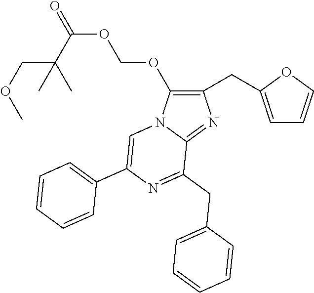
C1(OCOC(=O)C(C)(COC)C)=C(CC2=CC=CO2)N=C2N1C=C(C1=CC=CC=C1)N=C2CC1=CC=CC=C1
